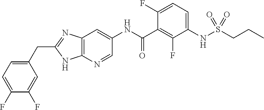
C1(CC2=NC3=C(N2)N=CC(NC(C2=C(F)C(NS(CCC)(=O)=O)=CC=C2F)=O)=C3)=CC=C(F)C(F)=C1
